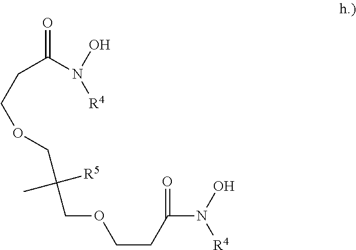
C(C(N(O)[R4])=O)COCC([R5])(C)COCCC(=O)N(O)[R4]
